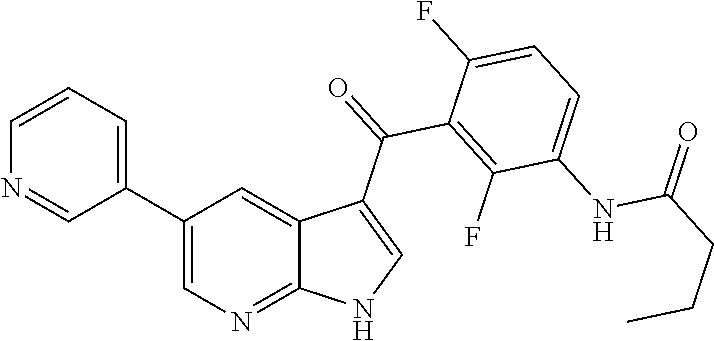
C1(C2=CC=CN=C2)=CN=C2C(=C1)C(C(=O)C1=C(F)C(NC(CCC)=O)=CC=C1F)=CN2
